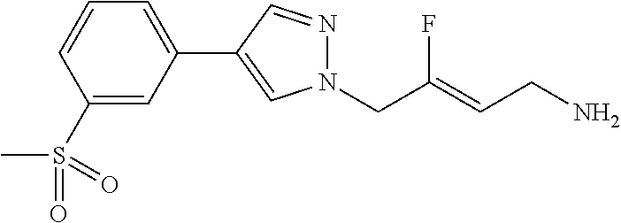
N1(CC(=CCN)F)N=CC(C2=CC=CC(S(=O)(C)=O)=C2)=C1
